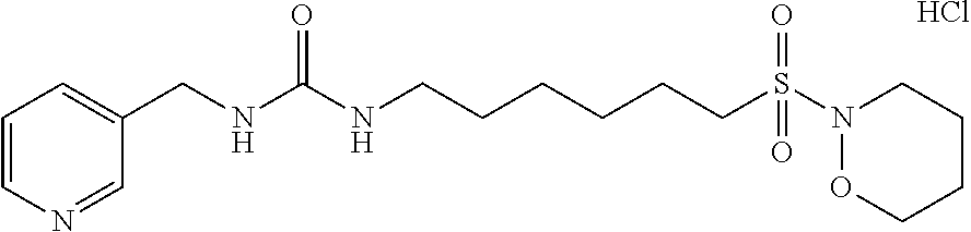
C1=CN=CC(CNC(NCCCCCCS(N2CCCCO2)(=O)=O)=O)=C1.Cl
